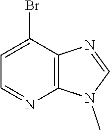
C12=C(C(Br)=CC=N1)N=CN2C
